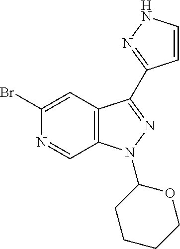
BrC1=CC2=C(C=N1)N(C1CCCCO1)N=C2C1=NNC=C1
